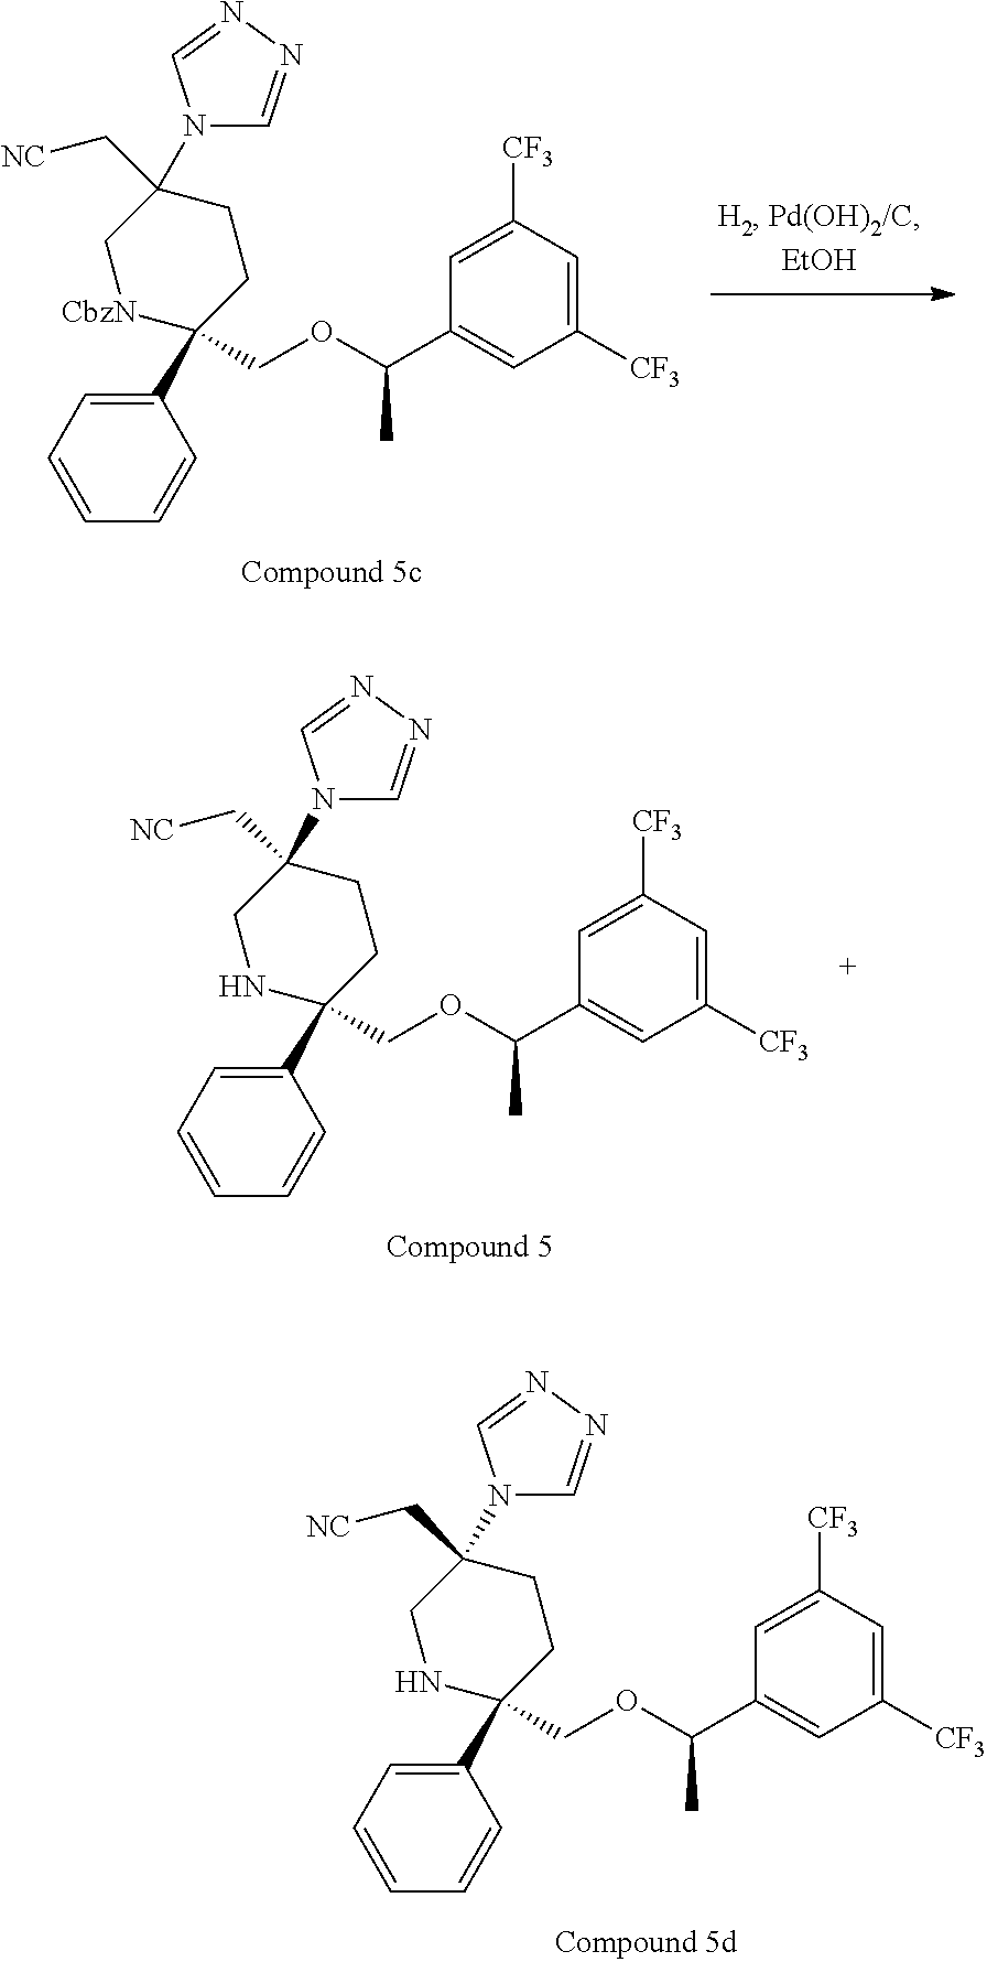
C1(C2(COC(C3=CC([CF3])=CC([CF3])=C3)C)CCC(C[NC])(N3C=NN=C3)C[CbzN]2)=CC=CC=C1.C1(C2(COC(C3=CC([CF3])=CC([CF3])=C3)C)CCC(C[NC])(N3C=NN=C3)CN2)=CC=CC=C1.C1(C2(COC(C3=CC([CF3])=CC([CF3])=C3)C)CCC(C[NC])(N3C=NN=C3)CN2)=CC=CC=C1
